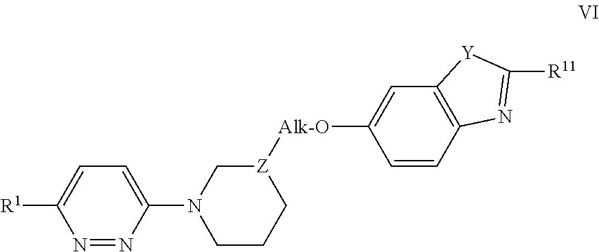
N1=NC(N2CCC[Z]([Alk-O]C3=CC4=C(C=C3)N=C([R11])[Y]4)C2)=CC=C1[R1]
